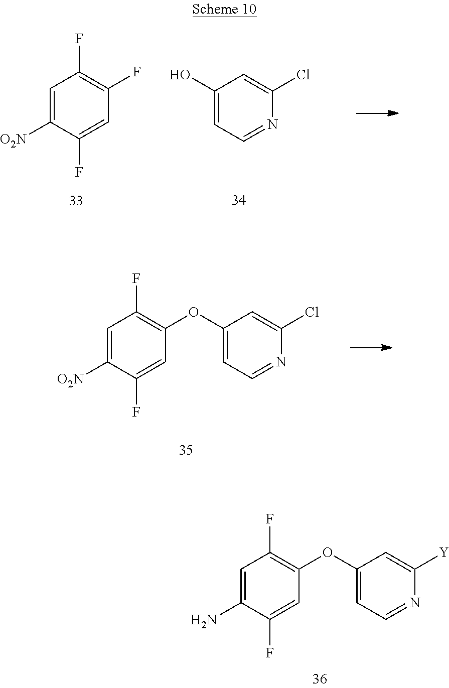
C1=C([O2N])C(F)=CC(F)=C1F.C1(O)=CC=NC(Cl)=C1.C1=C(N)C(F)=CC(OC2=CC=NC([Y])=C2)=C1F.C1=C([O2N])C(F)=CC(OC2=CC=NC(Cl)=C2)=C1F
